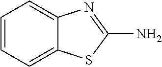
C1=CC=C2C(=C1)N=C(N)S2
